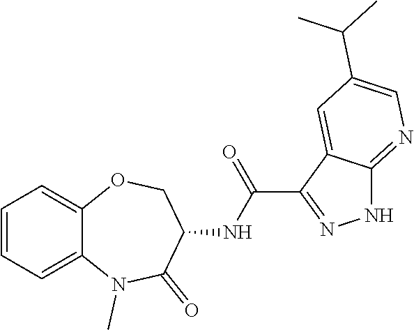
C1=CC=C2C(=C1)OCC(NC(=O)C1=NNC3=NC=C(C(C)C)C=C13)C(=O)N2C
